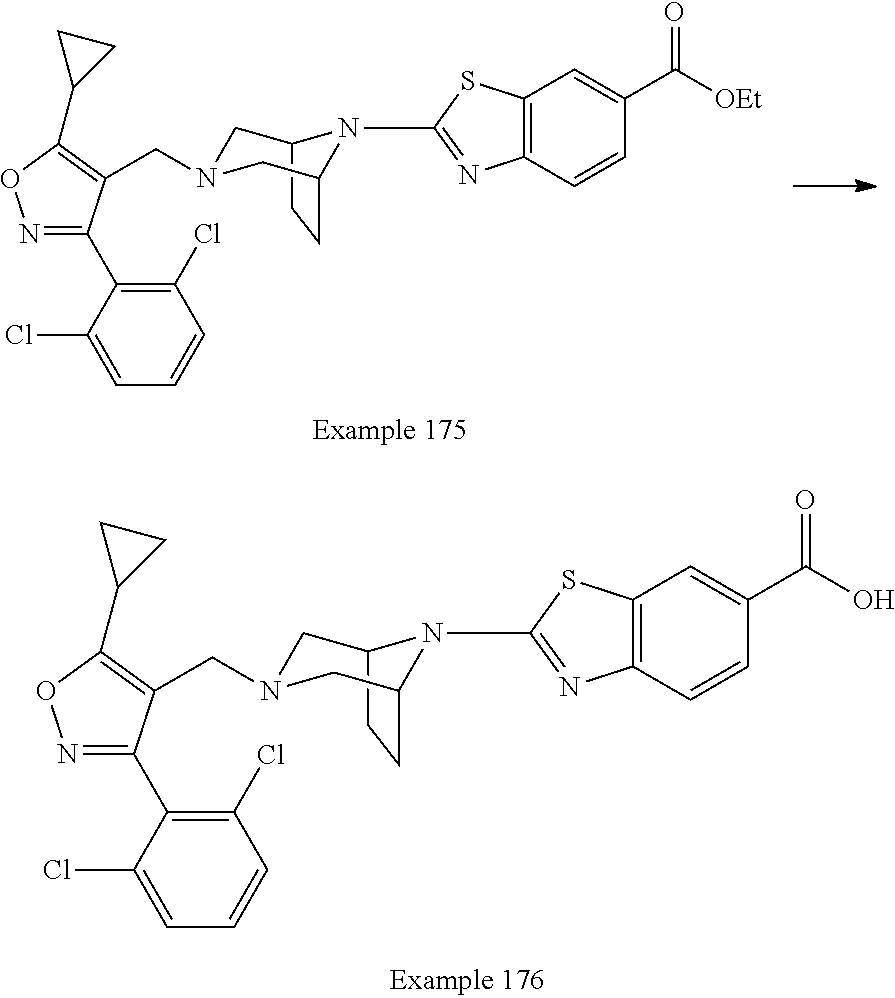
C12CCC(CN(CC3=C(C4CC4)ON=C3C3=C(Cl)C=CC=C3Cl)C1)N2C1=NC2=C(C=C(C(=O)O)C=C2)S1.C12CCC(CN(CC3=C(C4CC4)ON=C3C3=C(Cl)C=CC=C3Cl)C1)N2C1=NC2=C(C=C(C(=O)[OEt])C=C2)S1
